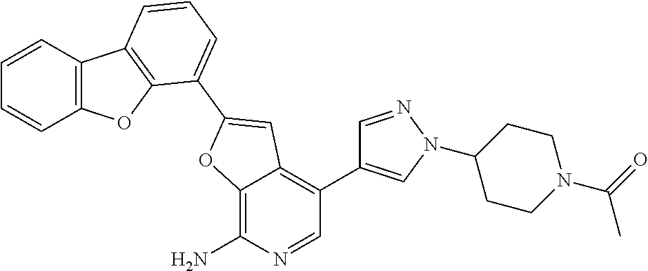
C12=C(N)N=CC(C3=CN(C4CCN(C(C)=O)CC4)N=C3)=C1C=C(C1=CC=CC3=C1OC1=C3C=CC=C1)O2
